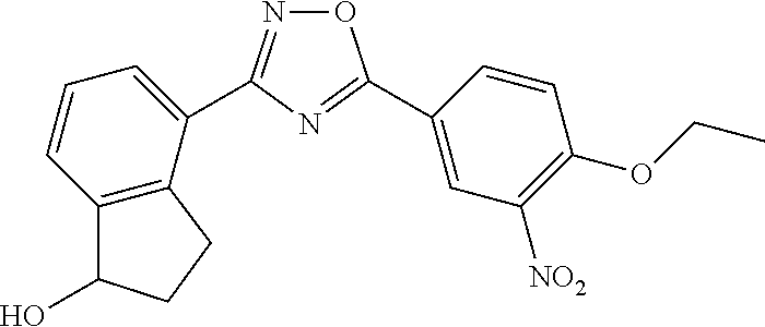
C1(C2=NC(C3=CC=CC4=C3CCC4O)=NO2)=CC([NO2])=C(OCC)C=C1
